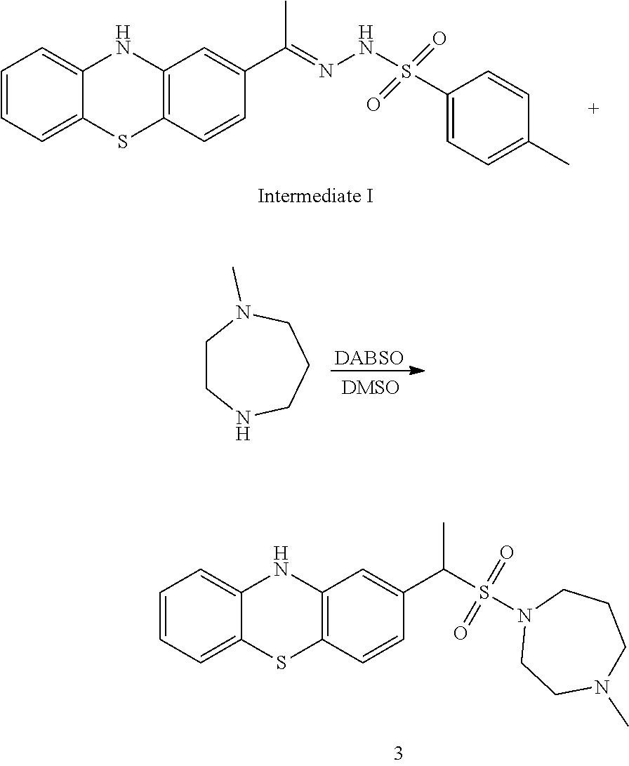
C1=CC=C2C(=C1)NC1=C(S2)C=CC(C(=NNS(C2=CC=C(C)C=C2)(=O)=O)C)=C1.C1=CC=C2C(=C1)NC1=C(S2)C=CC(C(S(N2CCN(C)CCC2)(=O)=O)C)=C1.[DABSO].C1CNCCCN1C
